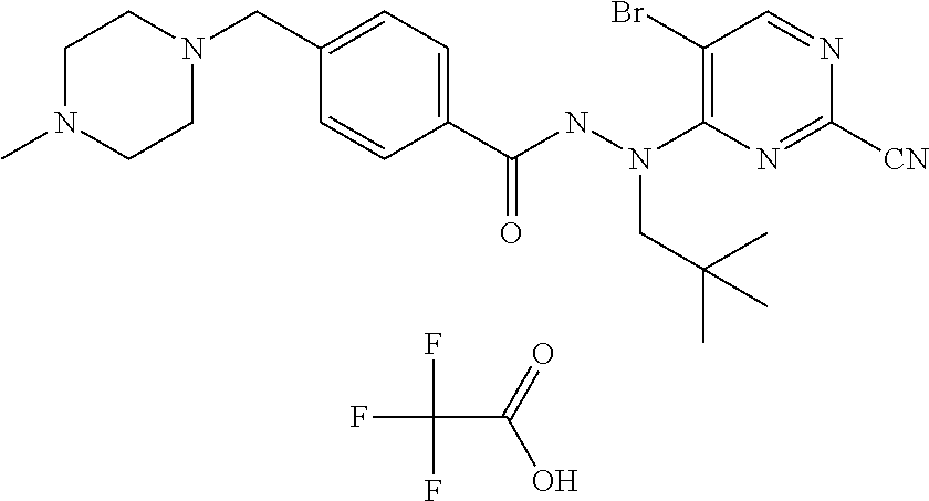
C1N(C)CCN(CC2=CC=C(C(NN(C3=C(Br)C=NC([CN])=N3)CC(C)(C)C)=O)C=C2)C1.C(C(=O)O)(F)(F)F
